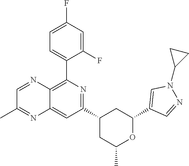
C12=CC(C3CC(C)OC(C4=CN(C5CC5)N=C4)C3)=NC(C3=CC=C(F)C=C3F)=C1N=CC(C)=N2
